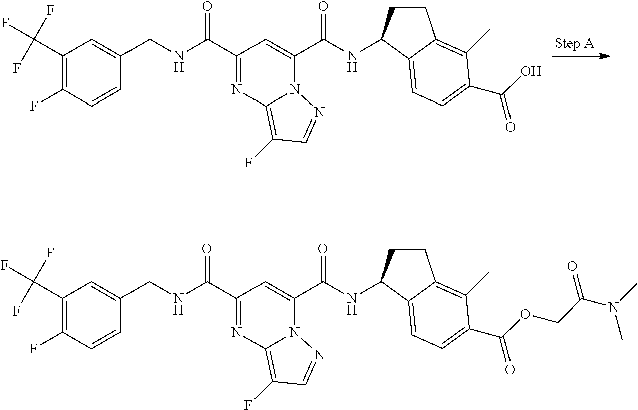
C1(C(F)(F)F)=C(F)C=CC(CNC(C2=NC3=C(F)C=NN3C(C(NC3CCC4=C(C)C(C(=O)O)=CC=C34)=O)=C2)=O)=C1.C1(C(F)(F)F)=C(F)C=CC(CNC(C2=NC3=C(F)C=NN3C(C(NC3CCC4=C(C)C(C(OCC(=O)N(C)C)=O)=CC=C34)=O)=C2)=O)=C1
